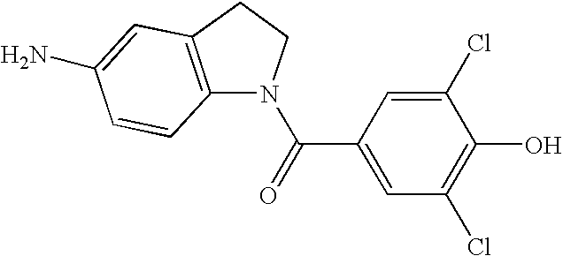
C12=C(CCN1C(=O)C1=CC(Cl)=C(O)C(Cl)=C1)C=C(N)C=C2
